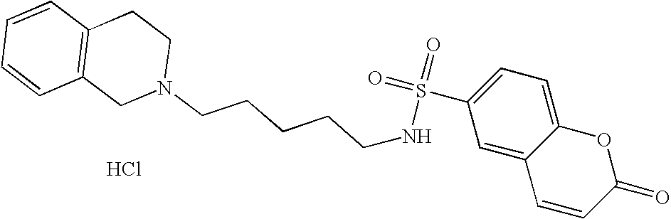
Cl.C1=CC=CC2=C1CCN(CCCCCNS(=O)(C1=CC=C3C(=C1)C=CC(=O)O3)=O)C2
